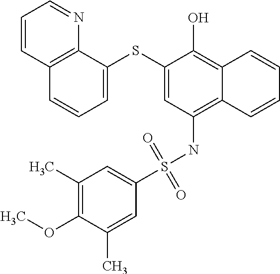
C1=C(SC2=CC(NS(C3=CC(C)=C(OC)C(C)=C3)(=O)=O)=C3C(=C2O)C=CC=C3)C2=C(C=C1)C=CC=N2
